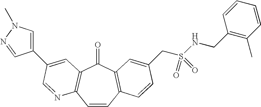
C1=CC2=C(C(=O)C3=C1N=CC(C1=CN(C)N=C1)=C3)C=C(CS(NCC1=C(C)C=CC=C1)(=O)=O)C=C2
